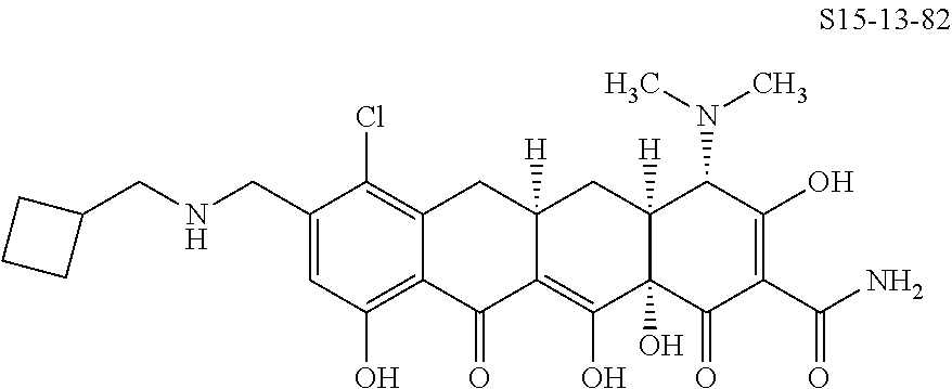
N(CC1=CC(O)=C2C(=C1Cl)CC1([H])C(=C(O)C3(O)C([H])(C1)C(N(C)C)C(O)=C(C(N)=O)C3=O)C2=O)CC1CCC1
